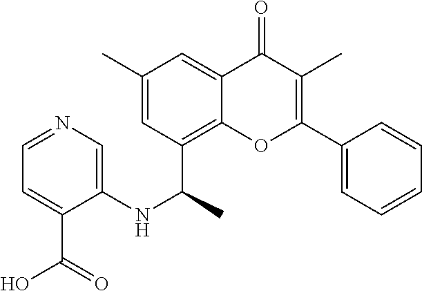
C1=CC=CC=C1C1=C(C)C(=O)C2=CC(C)=CC(C(NC3=CN=CC=C3C(=O)O)C)=C2O1
